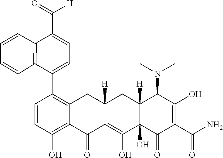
C1=CC(O)=C2C(=C1C1=CC=C(C(=O)[H])C3=C1C=CC=C3)CC1([H])C(=C(O)C3(O)C([H])(C1)C(N(C)C)C(O)=C(C(N)=O)C3=O)C2=O
